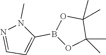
C1=NN(C)C(B2OC(C)(C)C(C)(C)O2)=C1
